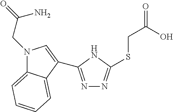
N1=C(C2=CN(CC(N)=O)C3=CC=CC=C32)NC(SCC(O)=O)=N1
